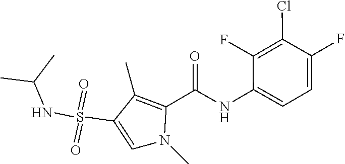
C1=C(NC(=O)C2=C(C)C(S(NC(C)C)(=O)=O)=CN2C)C(F)=C(Cl)C(F)=C1
